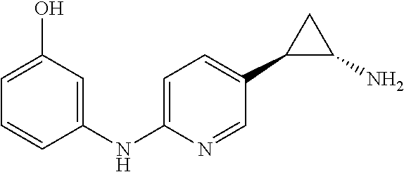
C1=C(NC2=CC(O)=CC=C2)N=CC(C2C(N)C2)=C1
